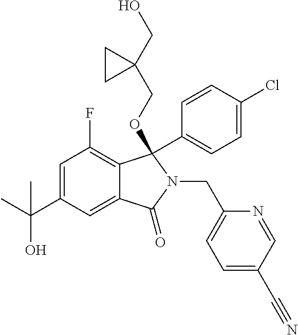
C1=C(C(C)(O)C)C=C2C(=C1F)C(OCC1(CO)CC1)(C1=CC=C(Cl)C=C1)N(CC1=CC=C(C#N)C=N1)C2=O
